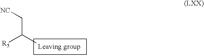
C(C([R5])C)[NC]
